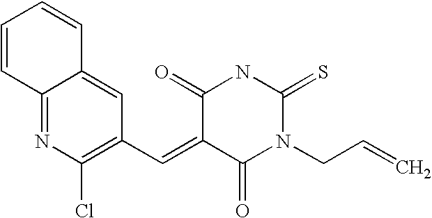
C1=CC2=NC(Cl)=C(C=C3C(=O)N(CC=C)C(=S)NC3=O)C=C2C=C1
